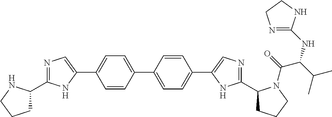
C1=CC(C2=CC=C(C3=CN=C(C4CCCN4C(C(NC4=NCCN4)C(C)C)=O)N3)C=C2)=CC=C1C1=CN=C(C2CCCN2)N1
